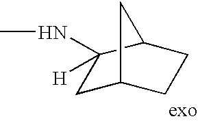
C1C2CCC(C1([H])NC)C2
